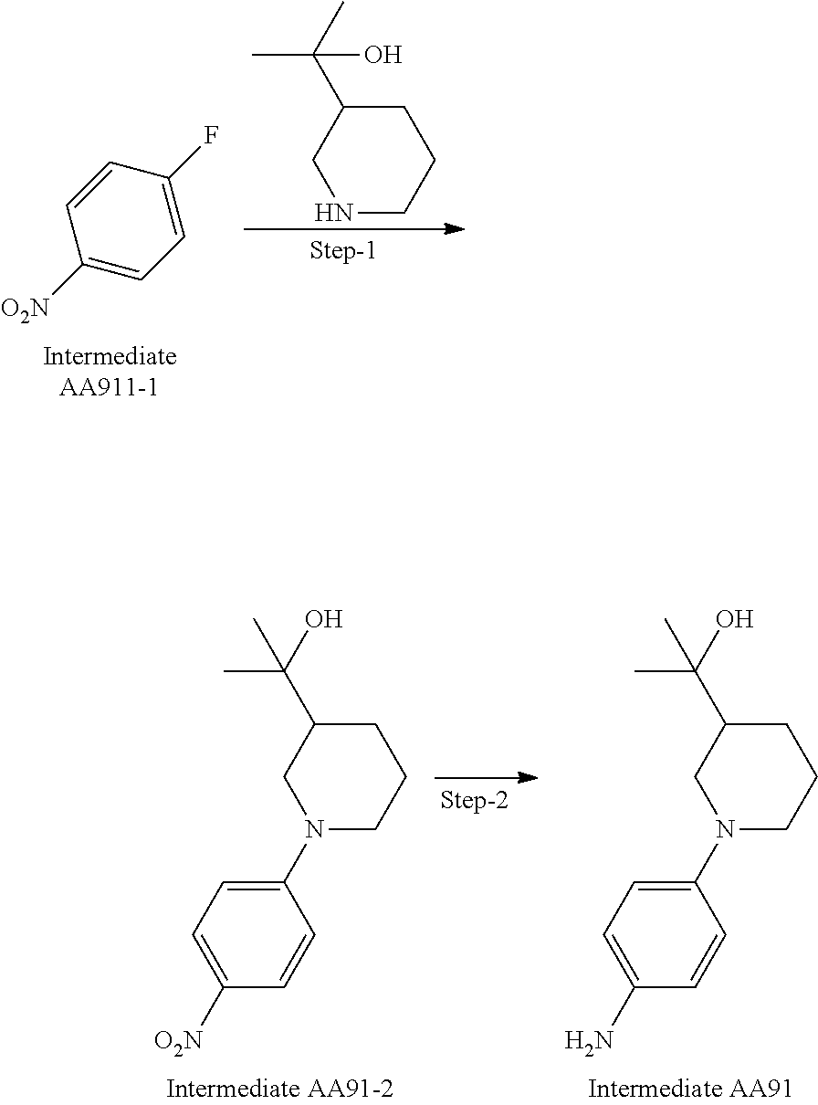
C1(C(C)(C)O)CNCCC1.C1([O2N])=CC=C(F)C=C1.C1(N2CC(C(O)(C)C)CCC2)=CC=C([O2N])C=C1.C1(N2CC(C(O)(C)C)CCC2)=CC=C(N)C=C1
